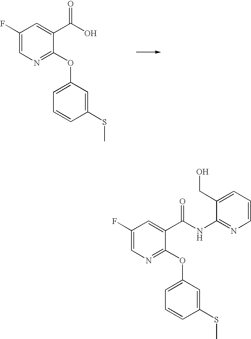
C1(F)=CN=C(OC2=CC=CC(SC)=C2)C(C(O)=O)=C1.C1(F)=CN=C(OC2=CC=CC(SC)=C2)C(C(NC2=NC=CC=C2CO)=O)=C1
